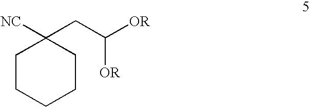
C1CCCCC1([NC])CC([OR])[OR]
